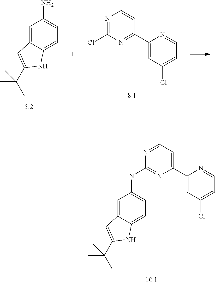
N1=CC=C(C2=CC(Cl)=CC=N2)N=C1NC1=CC=C2C(=C1)C=C(C(C)(C)C)N2.C1=C2C(=CC=C1N)NC(C(C)(C)C)=C2.N1=C(Cl)N=C(C2=CC(Cl)=CC=N2)C=C1
